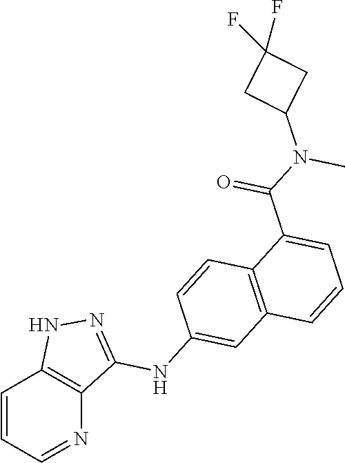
C1=CC=NC2=C1NN=C2NC1=CC2=C(C=C1)C(C(N(C)C1CC(F)(F)C1)=O)=CC=C2
